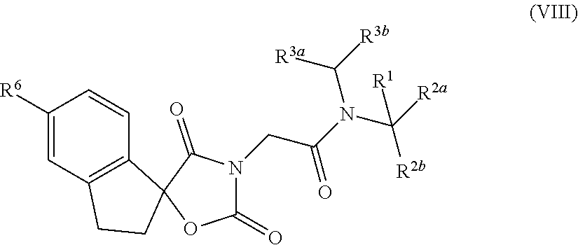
C1(=O)N(CC(=O)N(C([R3a])[R3b])C([R2b])([R2a])[R1])C(=O)C2(O1)C1=C(C=C([R6])C=C1)CC2
